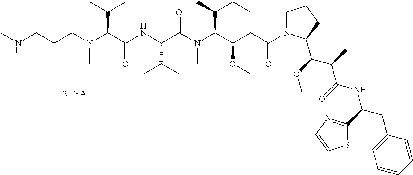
N(C)CCCN(C(C(NC(C(N(C(C(CC(N1CCCC1C(OC)C(C)C(NC(CC1=CC=CC=C1)C1=NC=CS1)=O)=O)OC)C(C)CC)C)=O)C(C)C)=O)C(C)C)C
